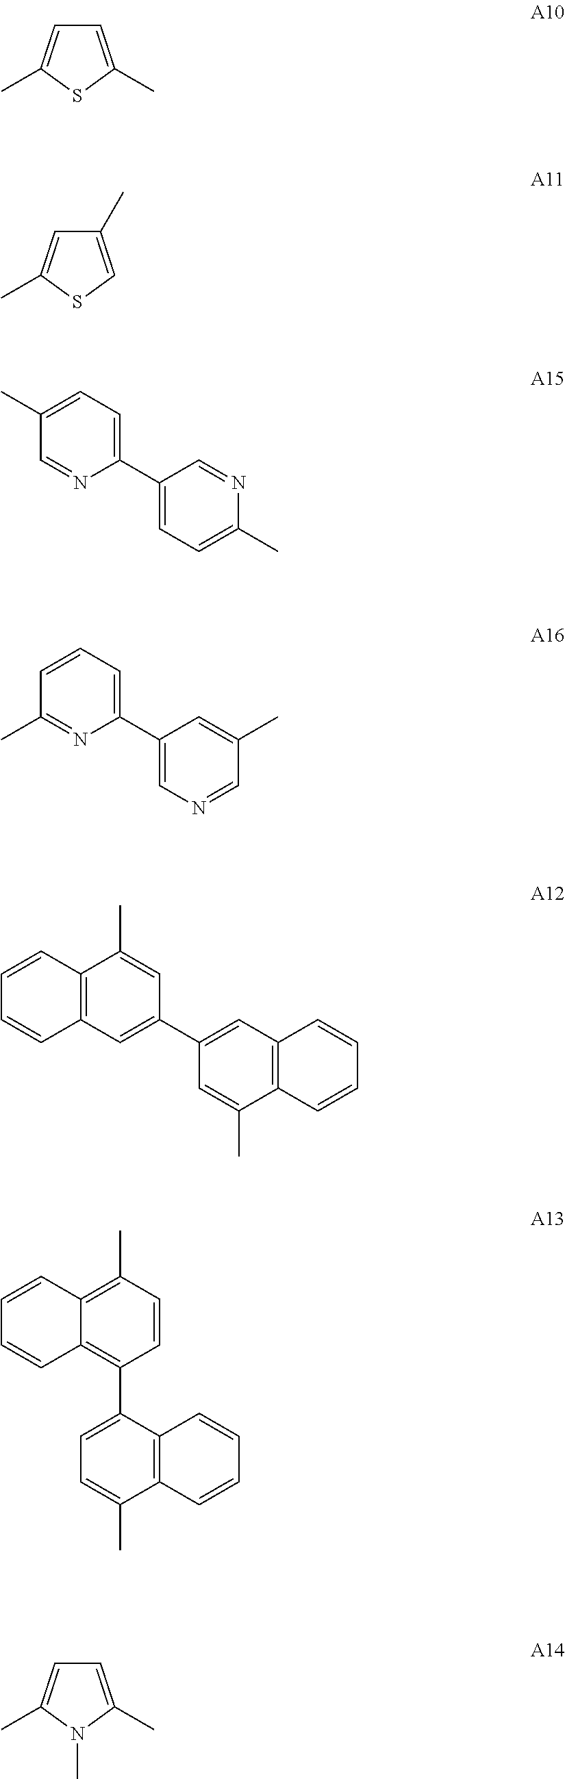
C1=C(C)SC(C)=C1.C1(C)=CSC(C)=C1.C1(C)=CC=C(C2=CC=C(C)N=C2)N=C1.C1=CC=C(C2=CN=CC(C)=C2)N=C1C.C1=CC2=C(C=C1)C=C(C1=CC3=C(C(C)=C1)C=CC=C3)C=C2C.C1=CC2=C(C)C=CC(C3=CC=C(C)C4=C3C=CC=C4)=C2C=C1.C1=C(C)N(C)C(C)=C1
